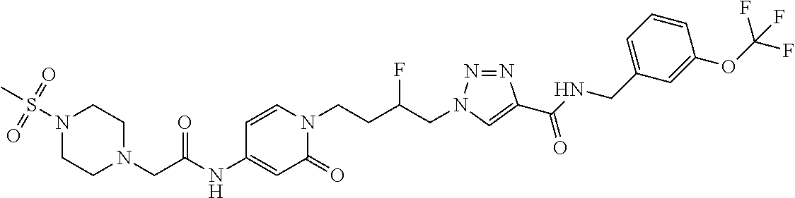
C1N(CC(NC2=CC(=O)N(CCC(CN3N=NC(C(NCC4=CC=CC(OC(F)(F)F)=C4)=O)=C3)F)C=C2)=O)CCN(S(=O)(=O)C)C1
